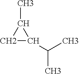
CC1CC1C(C)C
